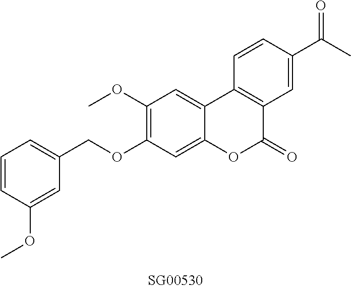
C1=CC(OC)=CC(COC2=C(OC)C=C3C(=C2)OC(=O)C2=C3C=CC(C(C)=O)=C2)=C1
